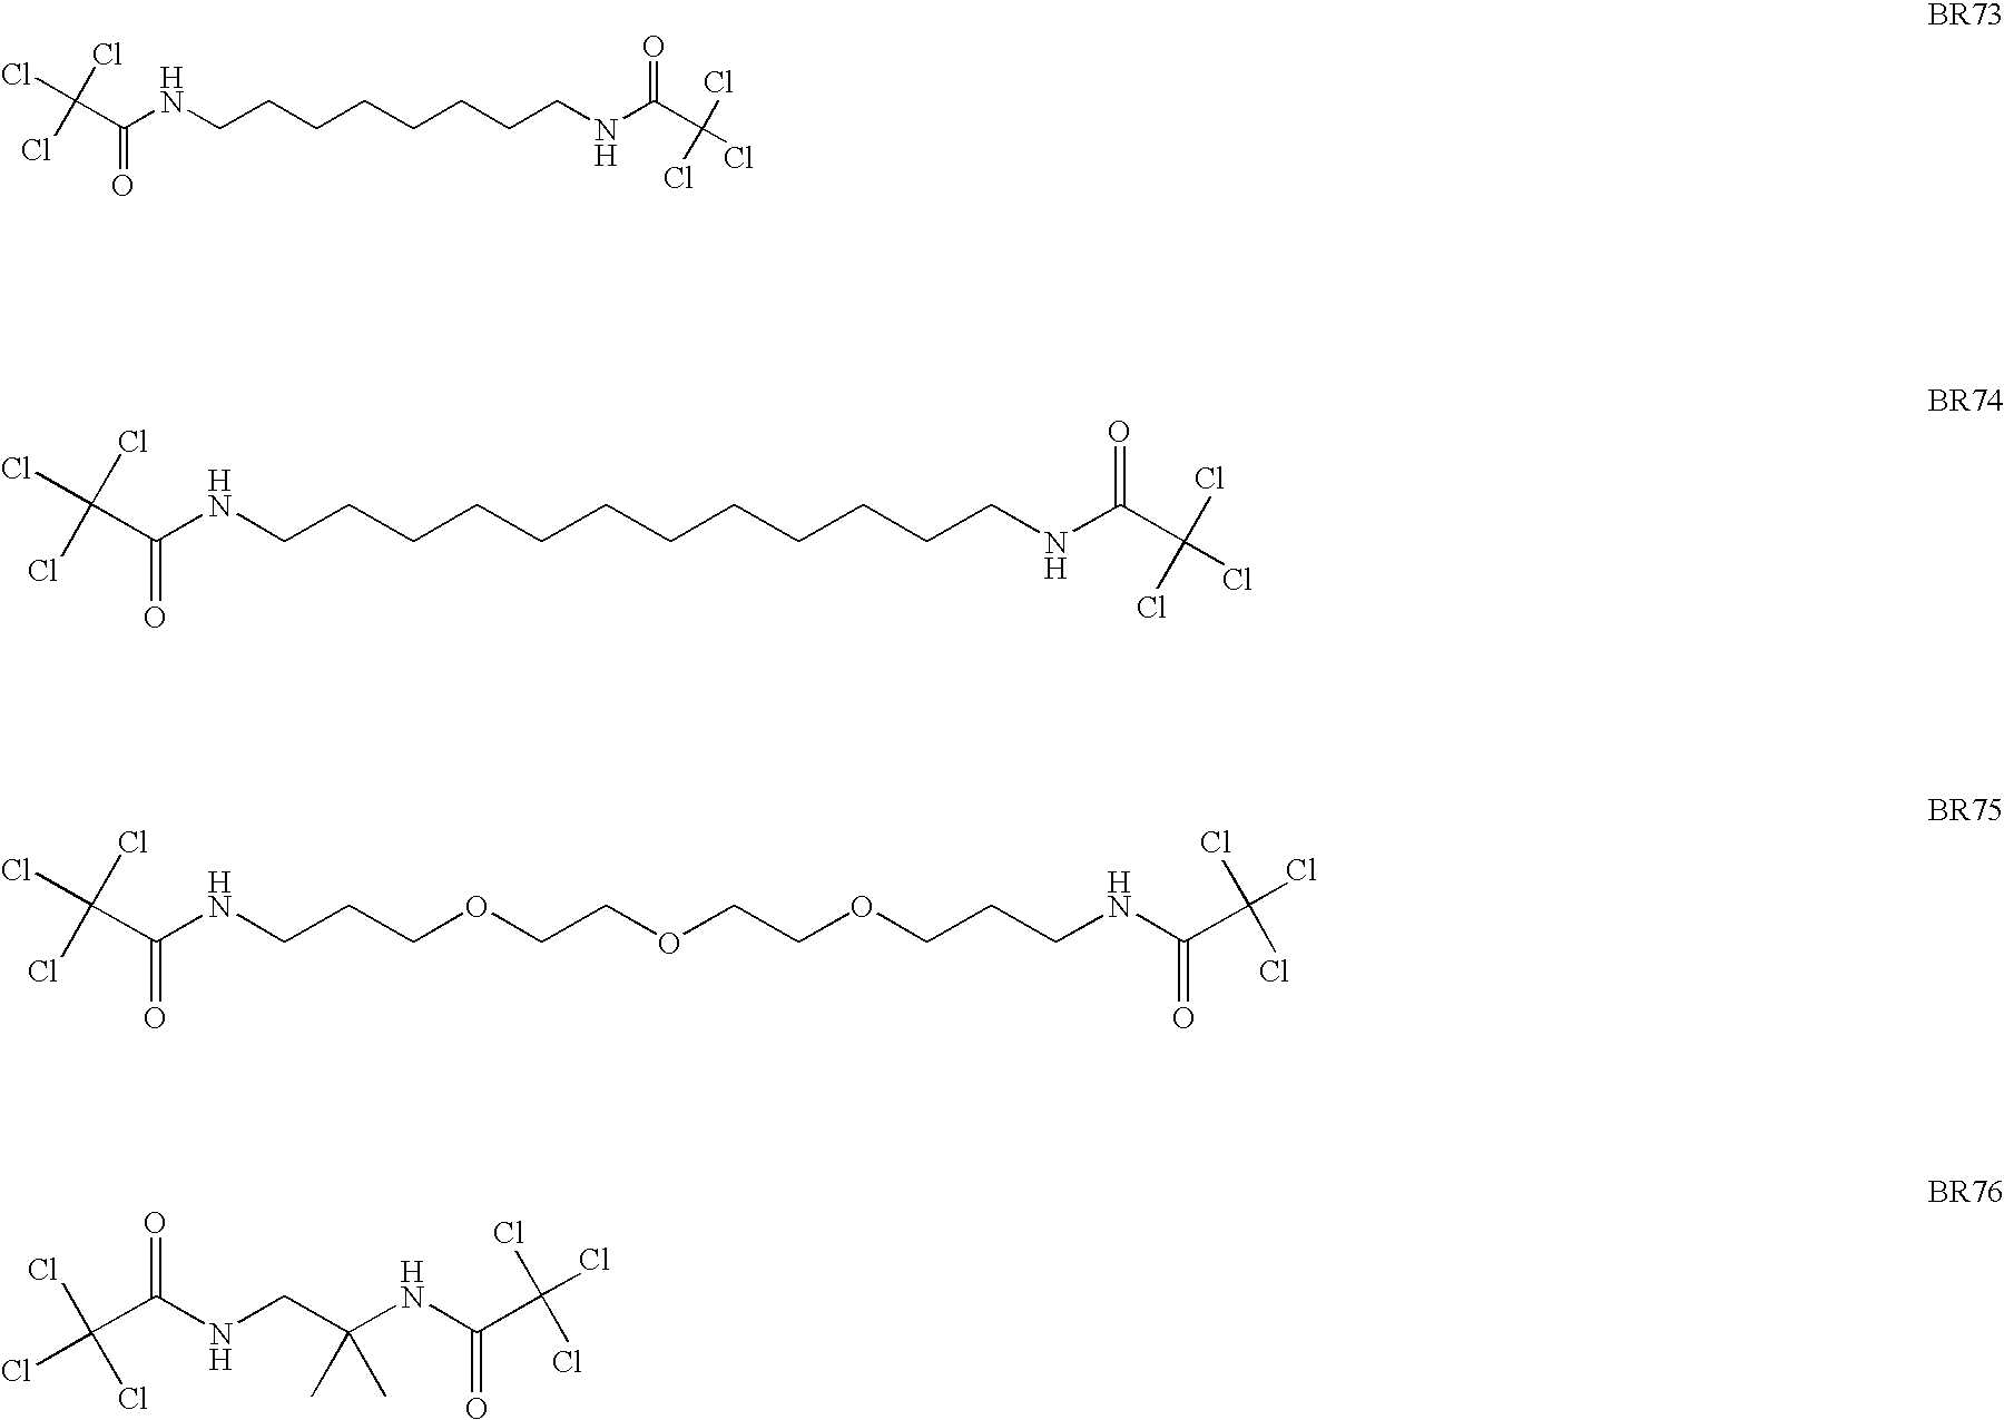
C(NCCCCCCCCNC(C(Cl)(Cl)Cl)=O)(C(Cl)(Cl)Cl)=O.C(NC(C(Cl)(Cl)Cl)=O)C(NC(C(Cl)(Cl)Cl)=O)(C)C.C(NCCCCCCCCCCCCNC(C(Cl)(Cl)Cl)=O)(C(Cl)(Cl)Cl)=O.C(NCCCOCCOCCOCCCNC(C(Cl)(Cl)Cl)=O)(C(Cl)(Cl)Cl)=O
